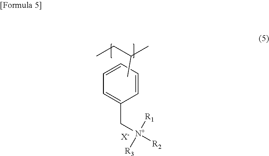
C1=CC=CC(C[N+]([R2])([R1])[R3])=C1.C(CC)(C)C.[X-]
